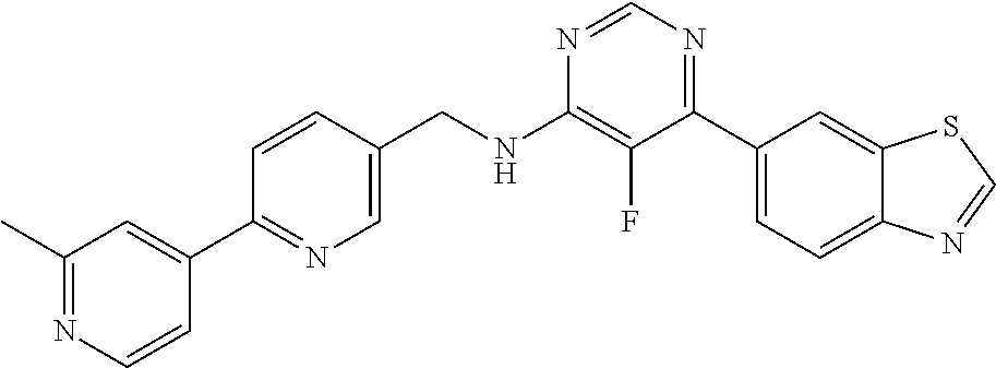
N1=CN=C(C2=CC=C3C(=C2)SC=N3)C(F)=C1NCC1=CN=C(C2=CC(C)=NC=C2)C=C1
